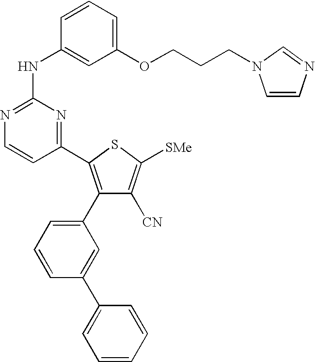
C1=CC(NC2=NC=CC(C3=C(C4=CC=CC(C5=CC=CC=C5)=C4)C([CN])=C([SMe])S3)=N2)=CC(OCCCN2C=CN=C2)=C1
